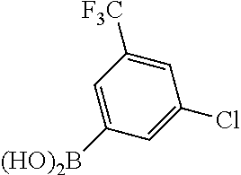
C1([F3C])=CC(Cl)=CC([(HO)2B])=C1
